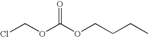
ClCOC(OCCCC)=O
